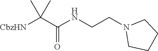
C1CN(CCNC(C(C)(C)[CbzHN])=O)CC1
